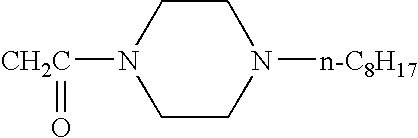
N1([CH2C]=O)CCN([n-C8H17])CC1
